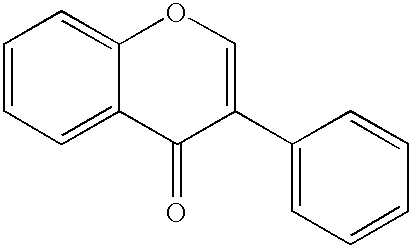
C12=CC=CC=C1C(=O)C(C1=CC=CC=C1)=CO2
